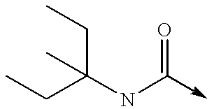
CCC(NC(->C)=O)(CC)C
